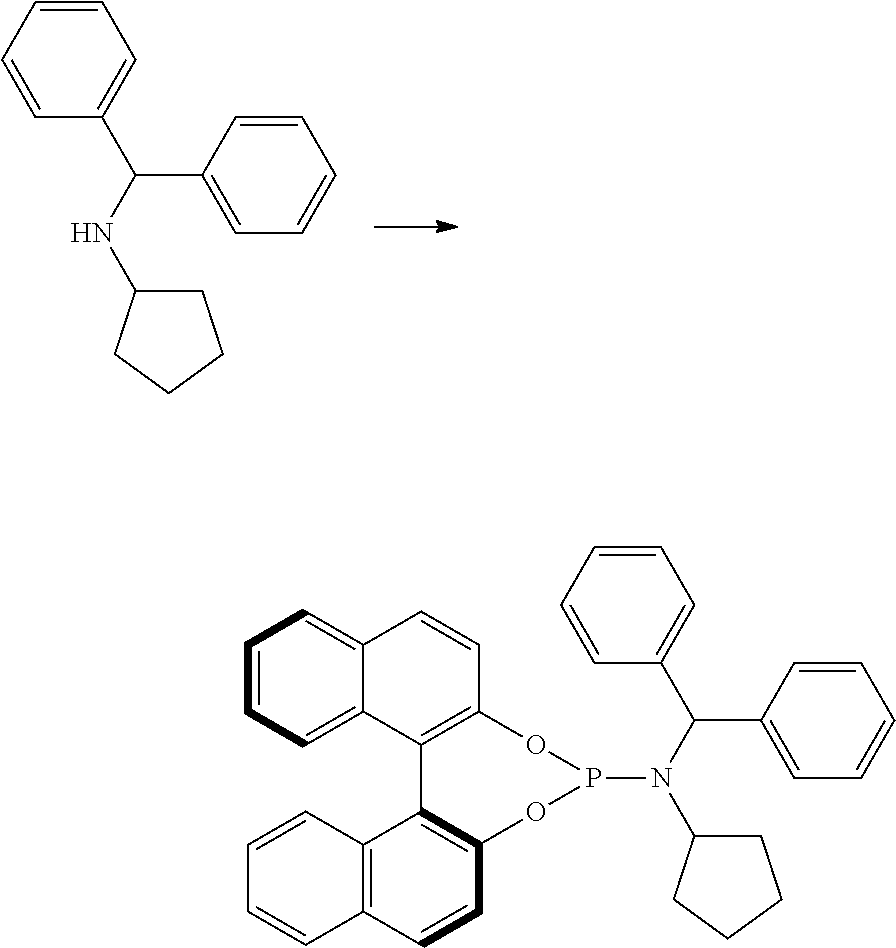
C1=CC(C(NC2CCCC2)C2=CC=CC=C2)=CC=C1.C1=CC=C2C(=C1)C=CC1=C2C2=C(C=CC3=C2C=CC=C3)OP(N(C(C2=CC=CC=C2)C2=CC=CC=C2)C2CCCC2)O1
